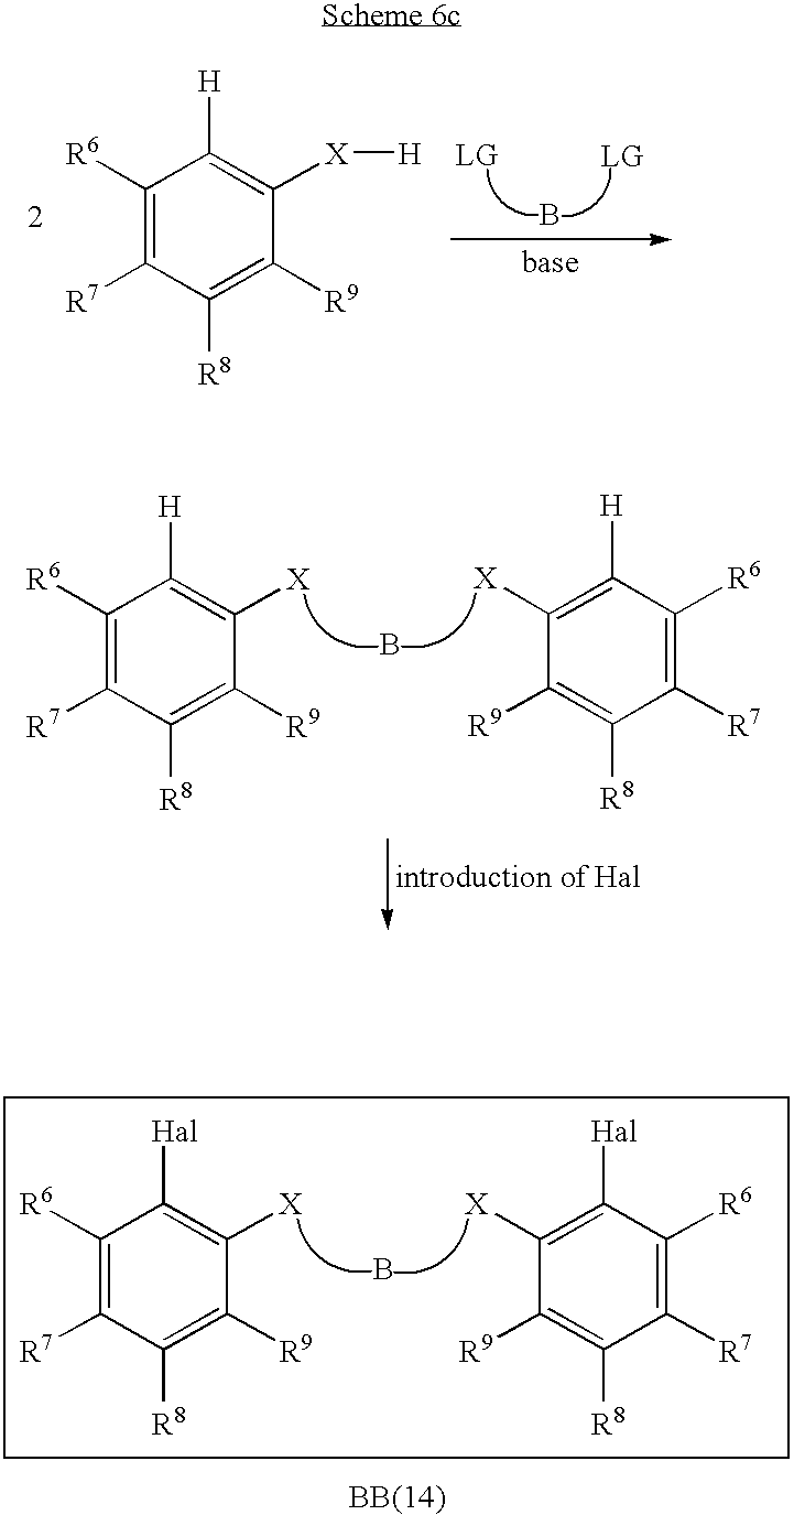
B.C1([R6])=C([R7])C([R8])=C([R9])C([X][H])=C1[H].C1([R6])=C([R7])C([R8])=C([R9])C([X])=C1[H].B.C1([X])=C([H])C([R6])=C([R7])C([R8])=C1[R9].C1([R6])=C([R7])C([R8])=C([R9])C([X])=C1[Hal].B.C1([X])=C([Hal])C([R6])=C([R7])C([R8])=C1[R9]
